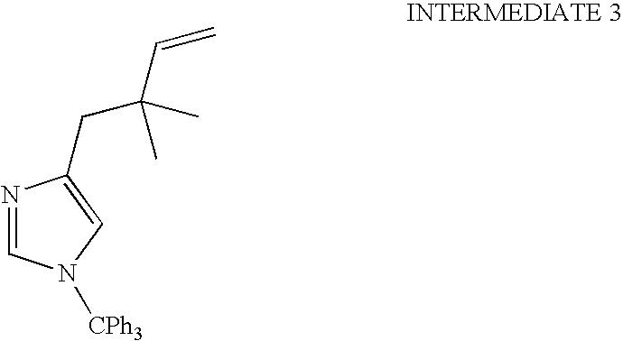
N1=CN([CPh3])C=C1CC(C=C)(C)C
